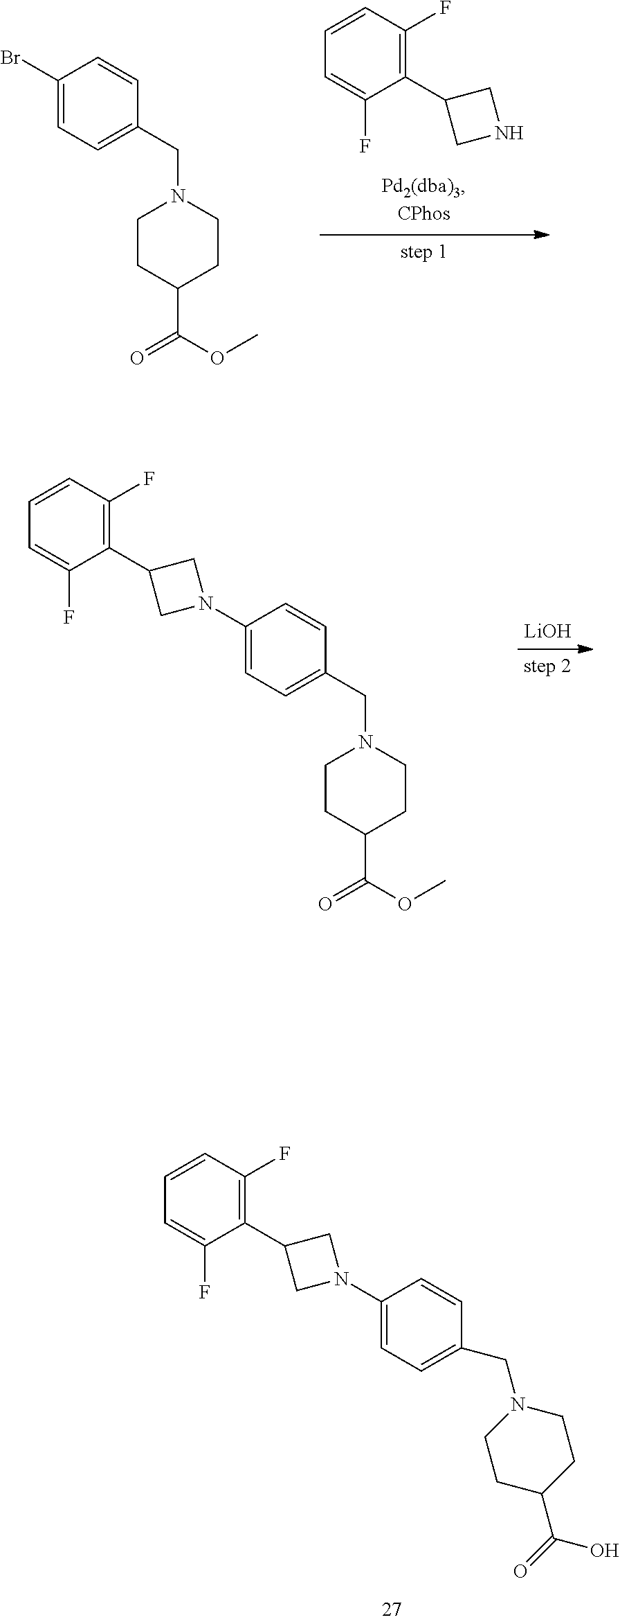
C1=CC(CN2CCC(C(OC)=O)CC2)=CC=C1Br.C1=CC(F)=C(C2CNC2)C(F)=C1.[LiOH].C1=C(F)C(C2CN(C3=CC=C(CN4CCC(C(OC)=O)CC4)C=C3)C2)=C(F)C=C1.C1=C(F)C(C2CN(C3=CC=C(CN4CCC(C(=O)O)CC4)C=C3)C2)=C(F)C=C1
